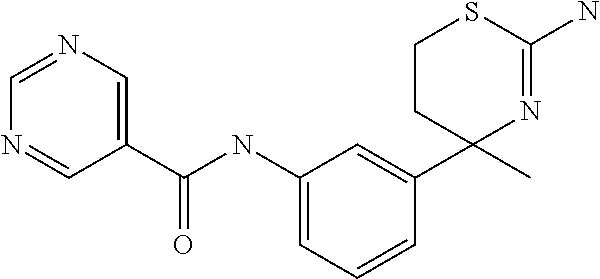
C1(C(NC2=CC=CC(C3(C)N=C(N)SCC3)=C2)=O)=CN=CN=C1
